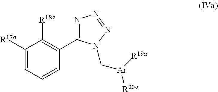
C1([R17a])=CC=CC(C2=NN=NN2C[Ar]([R20a])[R19a])=C1[R18a]
